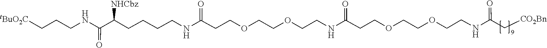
C(COCCC(=O)NCCOCCOCCC(=O)NCCCCC(C(NCCC[tBuO2C])=O)[NHCbz])OCCNC(C[CO2Bn])=O
